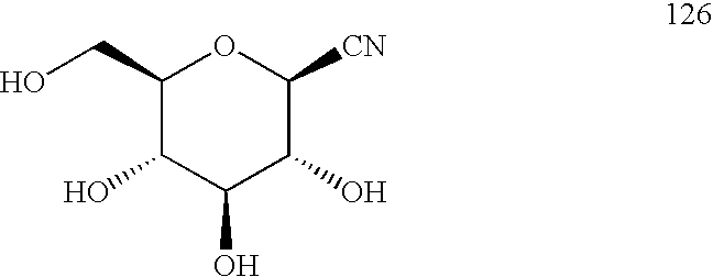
C1(CO)C(O)C(O)C(O)C([CN])O1
